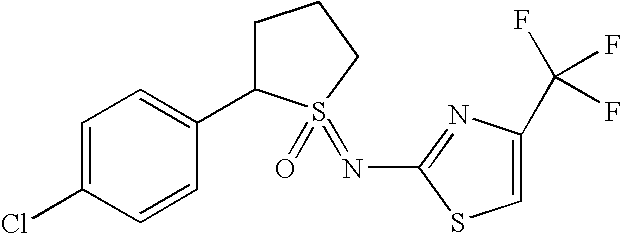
C1C(C2=CC=C(Cl)C=C2)S(=NC2=NC(C(F)(F)F)=CS2)(=O)CC1
